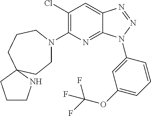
C1(Cl)=C(N2CCC3(CCC2)NCCC3)N=C2C(=C1)N=NN2C1=CC(OC(F)(F)F)=CC=C1
